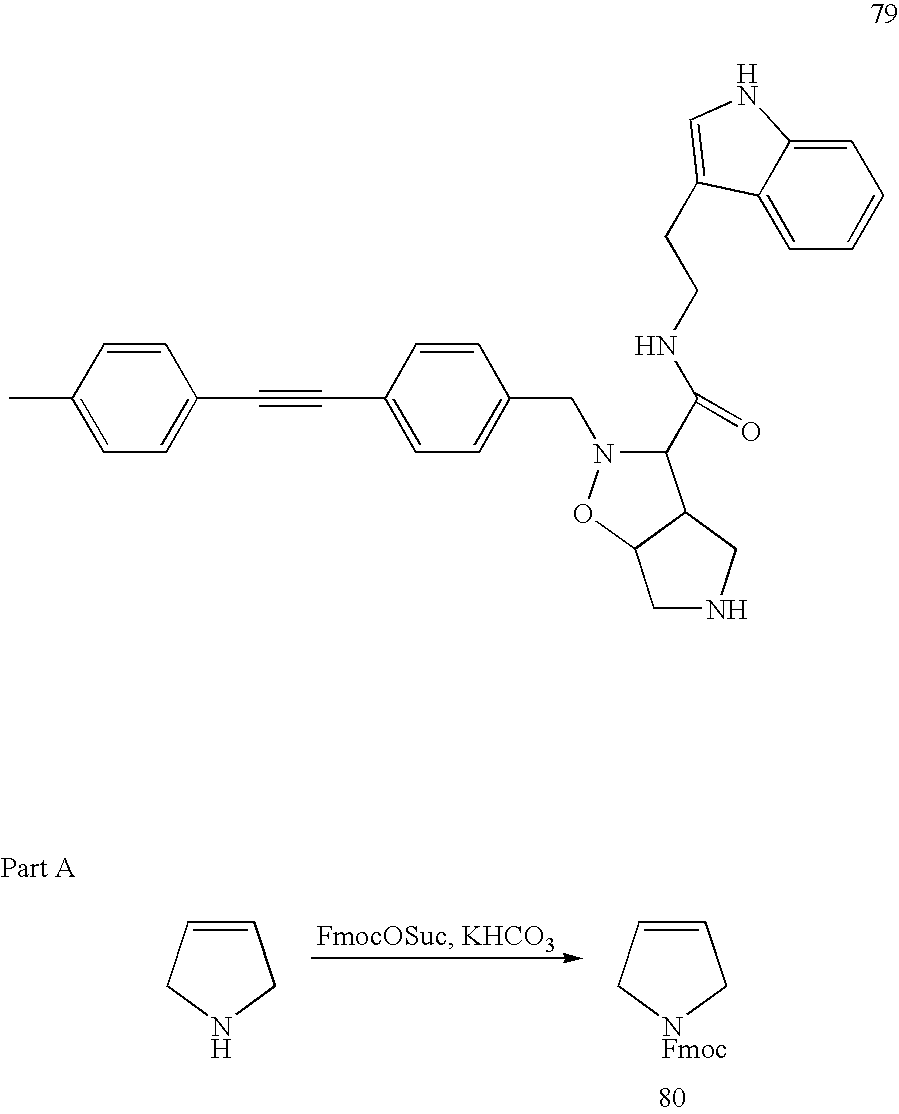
C1=CCNC1.C1=CC[NFmoc]C1.CC1=CC=C(C#CC2=CC=C(CN3C(C(NCCC4=CNC5=CC=CC=C54)=O)C4C(O3)CNC4)C=C2)C=C1
